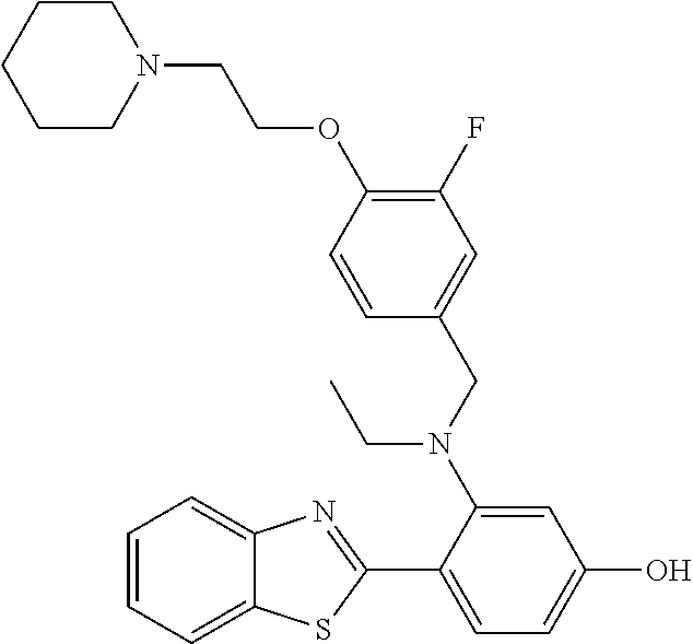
C1CN(CCOC2=C(F)C=C(CN(C3=CC(O)=CC=C3C3=NC4=CC=CC=C4S3)CC)C=C2)CCC1
